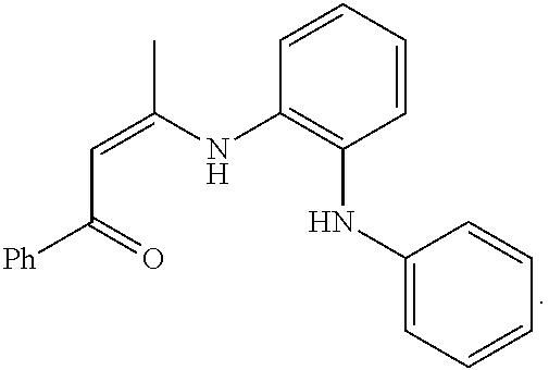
C1(NC(=CC(=O)[Ph])C)=C(NC2=CC=CC=C2)C=CC=C1
